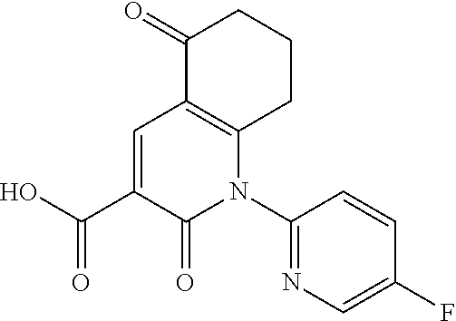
C1=C(C(O)=O)C(=O)N(C2=NC=C(F)C=C2)C2=C1C(=O)CCC2
